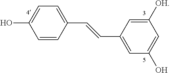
C1=C(C=CC2=CC(O)=CC([OH])=C2)C=CC(O)=C1
